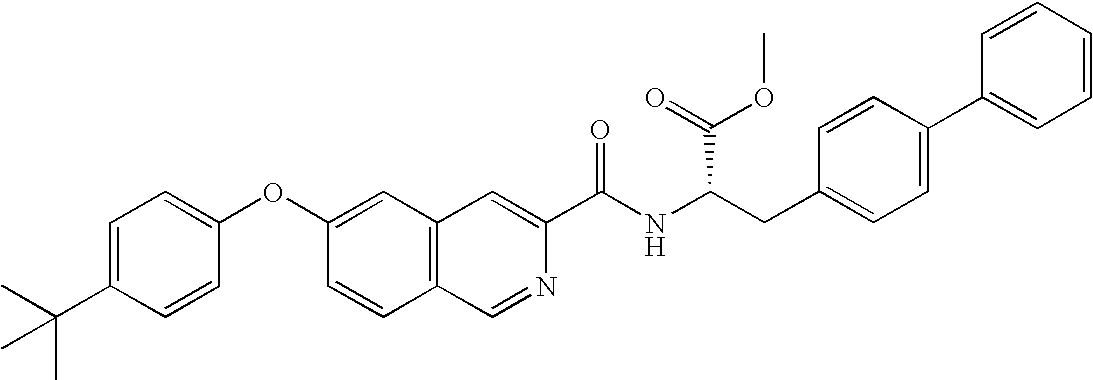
C1=C(C(C)(C)C)C=CC(OC2=CC3=C(C=C2)C=NC(C(NC(CC2=CC=C(C4=CC=CC=C4)C=C2)C(=O)OC)=O)=C3)=C1
